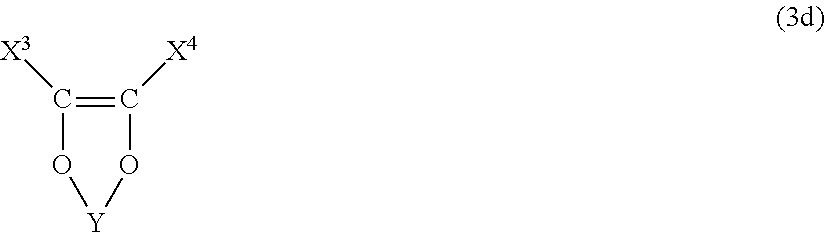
C1([X3])=C([X4])O[Y]O1
